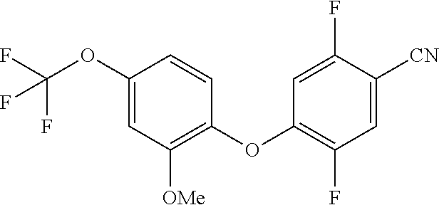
C1(OC(F)(F)F)=CC([OMe])=C(OC2=C(F)C=C([CN])C(F)=C2)C=C1
